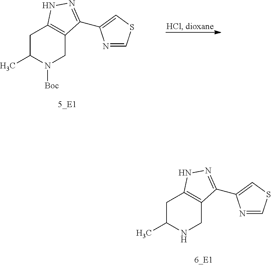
C1C(C)N([Boc])CC2=C1NN=C2C1=CSC=N1.C1C(C)NCC2=C1NN=C2C1=CSC=N1
